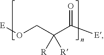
O=C([E])C(CO[E])([R])[R]
